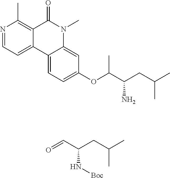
N1=CC=C2C(=C1C)C(=O)N(C)C1=CC(OC(C(CC(C)C)N)C)=CC=C21.O=CC(CC(C)C)N[Boc]
